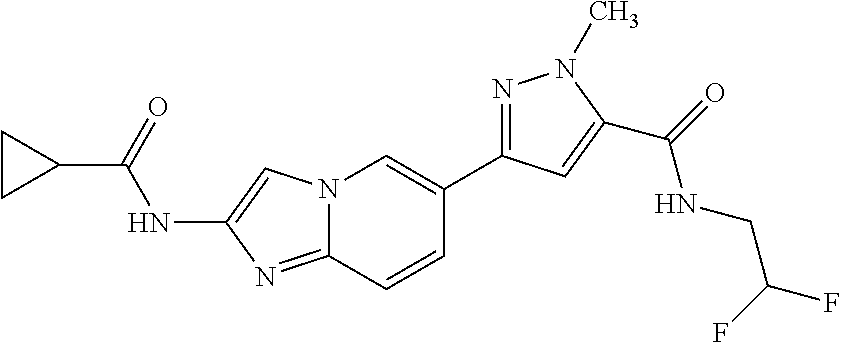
C1CC1C(=O)NC1=CN2C(=N1)C=CC(C1=NN(C)C(C(=O)NCC(F)F)=C1)=C2
